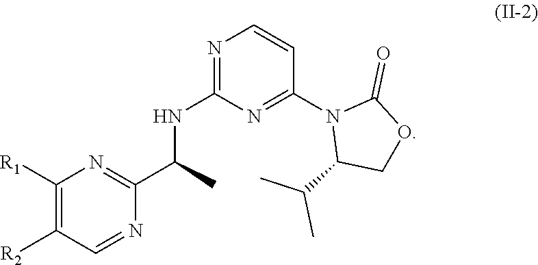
N1=C(NC(C2=NC([R1])=C([R2])C=N2)C)N=C(N2C(C(C)C)COC2=O)C=C1
